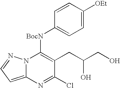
C12=CC=NN1C([BocN]C1=CC=C([OEt])C=C1)=C(CC(CO)O)C(Cl)=N2
